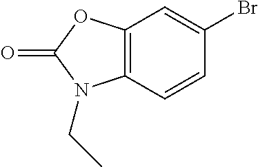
C12=C(C=C(Br)C=C1)OC(=O)N2CC
